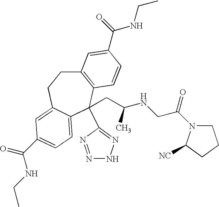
C12=C(C(C3=NNN=N3)(CC(NCC(N3CCCC3[NC])=O)C)C3=CC=C(C(=O)NCC)C=C3CC1)C=CC(C(=O)NCC)=C2
